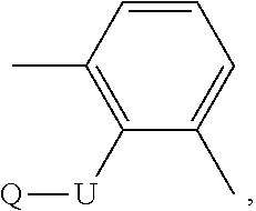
C1=CC(C)=C([U][Q])C(C)=C1
